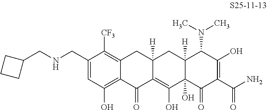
C1(CNCC2CCC2)=CC(O)=C2C(=C1[CF3])CC1([H])C(=C(O)C3(O)C([H])(C1)C(N(C)C)C(O)=C(C(N)=O)C3=O)C2=O
